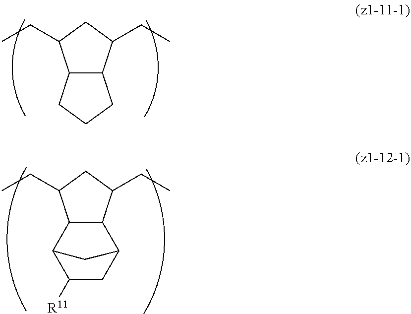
C12C(C(CC)CC1CC)CCC2.C12C(C(CC)CC1CC)C1CC([R11])C2C1
